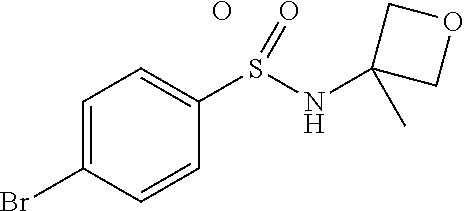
O.C1(Br)=CC=C(S(NC2(C)COC2)=O)C=C1
